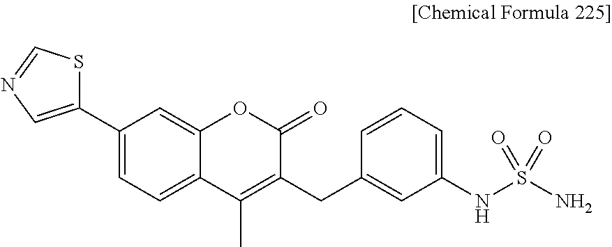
S1C=NC=C1C1=CC=C2C(=C1)OC(=O)C(CC1=CC(NS(N)(=O)=O)=CC=C1)=C2C
